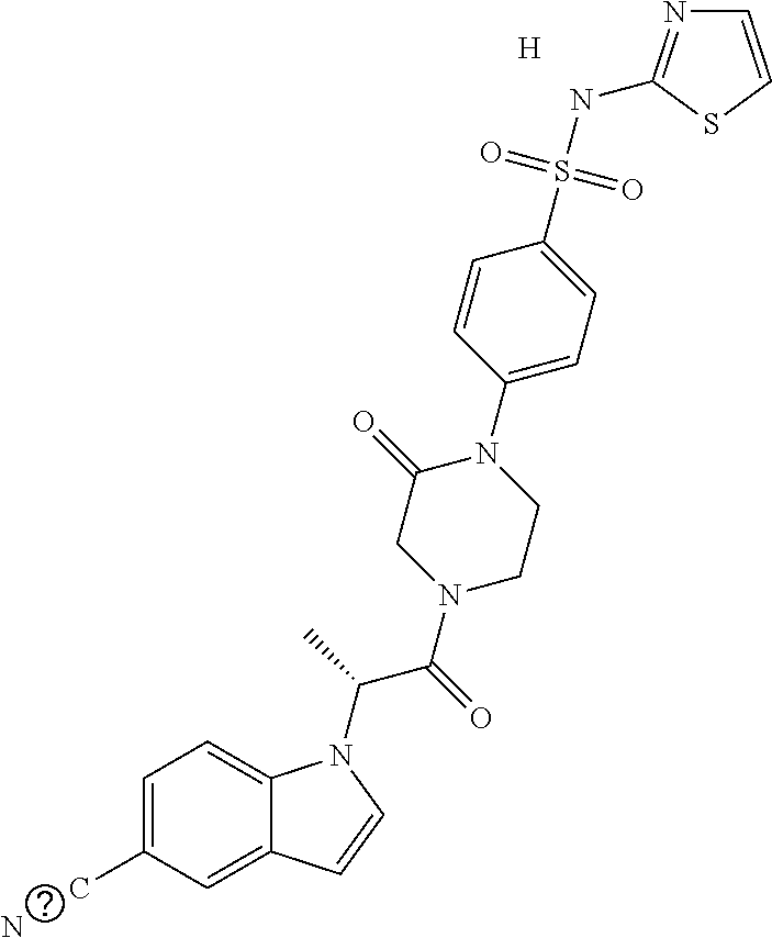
[H].C1=C(C)C=C2C(=C1)N(C(C)C(=O)N1CC(=O)N(C3=CC=C(S(NC4=NC=CS4)(=O)=O)C=C3)CC1)C=C2.N
